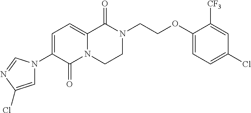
C1=C(N2C=C(Cl)N=C2)C(=O)N2C(=C1)C(=O)N(CCOC1=CC=C(Cl)C=C1[CF3])CC2
